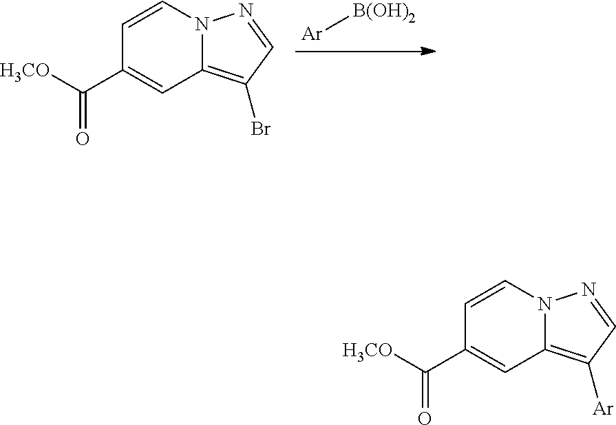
C1=CN2C(=C(Br)C=N2)C=C1C([H3CO])=O.[B(OH)2][Ar].C1=CN2C(=C([Ar])C=N2)C=C1C([H3CO])=O
